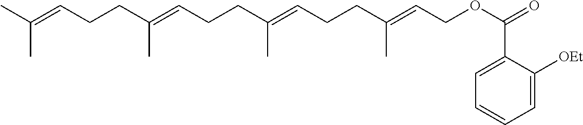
CC(=CCCC(=CCCC(=CCCC(=CCOC(=O)C1=CC=CC=C1[OEt])C)C)C)C
